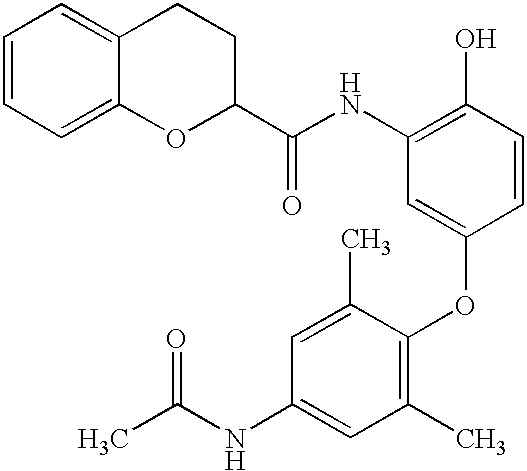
C1(O)=C(NC(=O)C2OC3=CC=CC=C3CC2)C=C(OC2=C(C)C=C(NC(=O)C)C=C2C)C=C1
